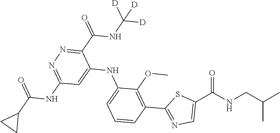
C1=CC=C(NC2=CC(NC(C3CC3)=O)=NN=C2C(=O)NC([D])([D])[D])C(OC)=C1C1=NC=C(C(NCC(C)C)=O)S1
